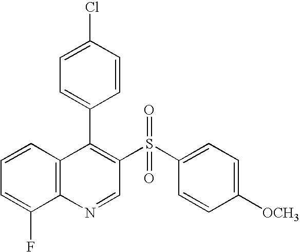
C12=C(C=CC=C1F)C(C1=CC=C(Cl)C=C1)=C(S(C1=CC=C([OCH3])C=C1)(=O)=O)C=N2
